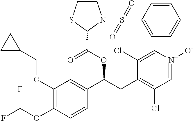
C1(OCC2CC2)=C(OC(F)F)C=CC(C(CC2=C(Cl)C=[N+]([O-])C=C2Cl)OC(C2N(S(C3=CC=CC=C3)(=O)=O)CCS2)=O)=C1
